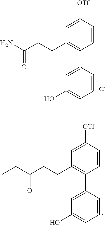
C1=CC([OTf])=CC(CCC(N)=O)=C1C1=CC(O)=CC=C1.C1=CC([OTf])=CC(CCC(CC)=O)=C1C1=CC(O)=CC=C1
